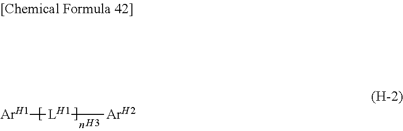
[ArH1][LH1][ArH2].[H3]
